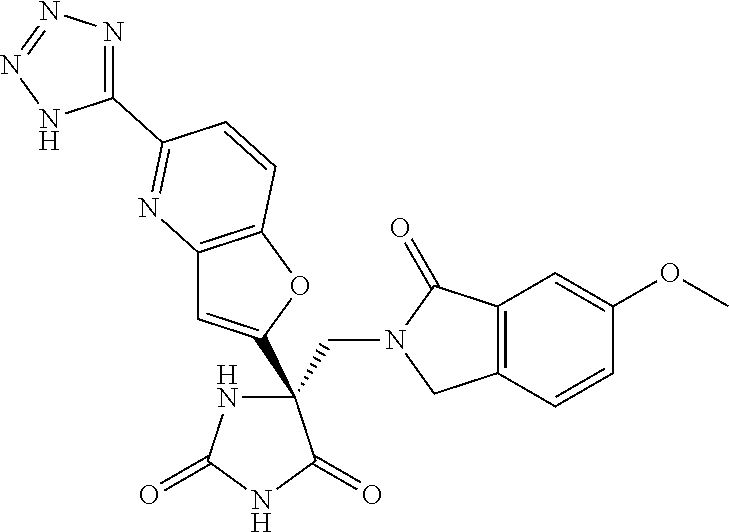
C(C1(C2=CC3=C(O2)C=CC(C2=NN=NN2)=N3)NC(=O)NC1=O)N1CC2=C(C1=O)C=C(OC)C=C2
